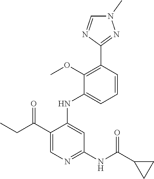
C1(C(CC)=O)=CN=C(NC(C2CC2)=O)C=C1NC1=CC=CC(C2=NN(C)C=N2)=C1OC
